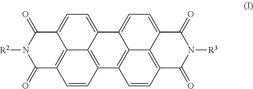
C12=C3C(=O)N([R2])C(=O)C1=CC=C1C2=C(C=C3)C2=C3C1=CC=C1C3=C(C=C2)C(=O)N([R3])C1=O
